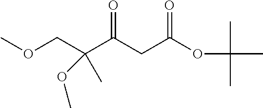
C(C(CC(OC(C)(C)C)=O)=O)(COC)(OC)C
